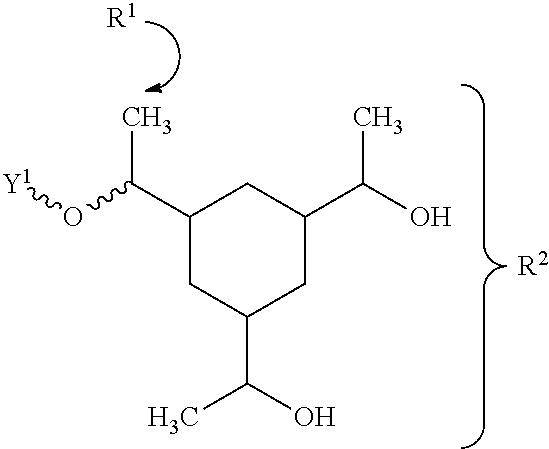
C1(C(O[Y1])C)CC(C(O)C)CC(C(O)C)C1.[R1].[R2]
